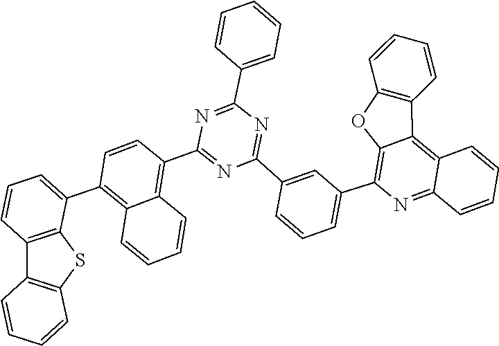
C1(C2=NC(C3=CC=CC=C3)=NC(C3=C4C(=C(C5=CC=CC6=C5SC5=C6C=CC=C5)C=C3)C=CC=C4)=N2)=CC(C2=C3C(=C4C(=N2)C=CC=C4)C2=C(C=CC=C2)O3)=CC=C1
